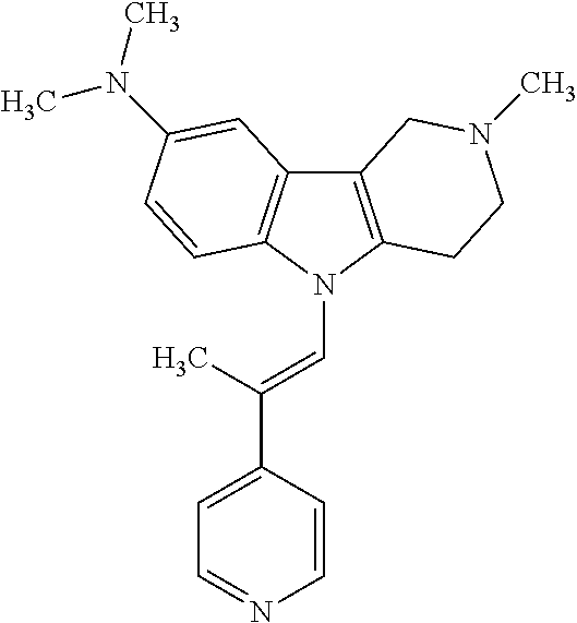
C12=C(N(C=C(C3=CC=NC=C3)C)C3=C1C=C(N(C)C)C=C3)CCN(C)C2
